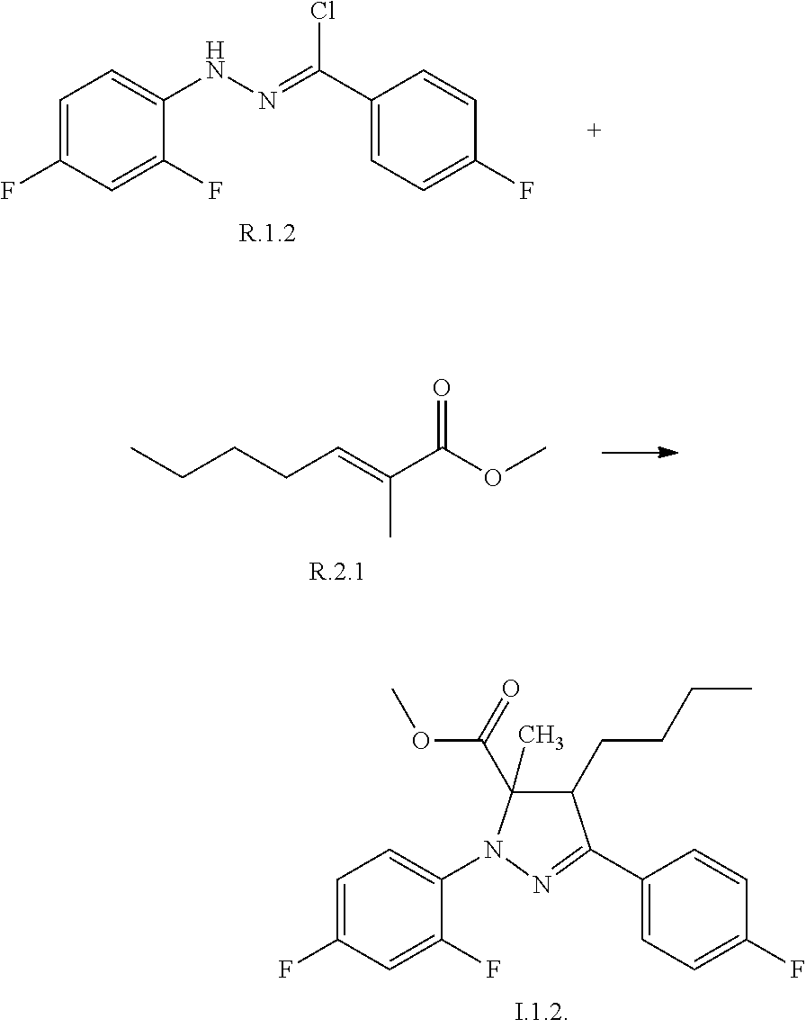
C1=C(F)C=C(F)C(NN=C(C2=CC=C(F)C=C2)Cl)=C1.CCCCC=C(C(OC)=O)C.C1=C(F)C=C(F)C(N2C(C)(C(=O)OC)C(CCCC)C(C3=CC=C(F)C=C3)=N2)=C1
